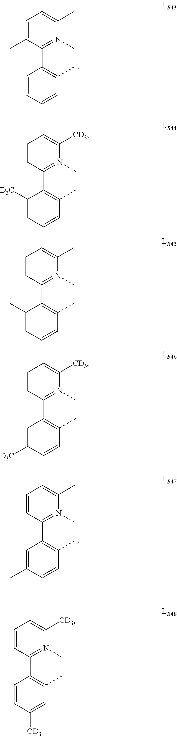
C1=C(C)C(C2=C(C)C=CC=C2)=N(C)C(C)=C1.C1=CC(C2=C(C)C=CC=C2[D3C])=N(C)C([CD3])=C1.C1=CC(C2=C(C)C=CC=C2C)=N(C)C(C)=C1.C1=CC(C2=C(C)C=CC(C)=C2)=N(C)C(C)=C1.C1=CC(C2=C(C)C=C([CD3])C=C2)=N(C)C([CD3])=C1.C1=CC(C2=C(C)C=CC([D3C])=C2)=N(C)C([CD3])=C1
